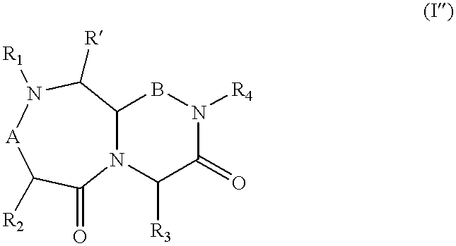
N12C(BN([R4])C(=O)C1[R3])C([R])N([R1])[A]C([R2])C2=O
